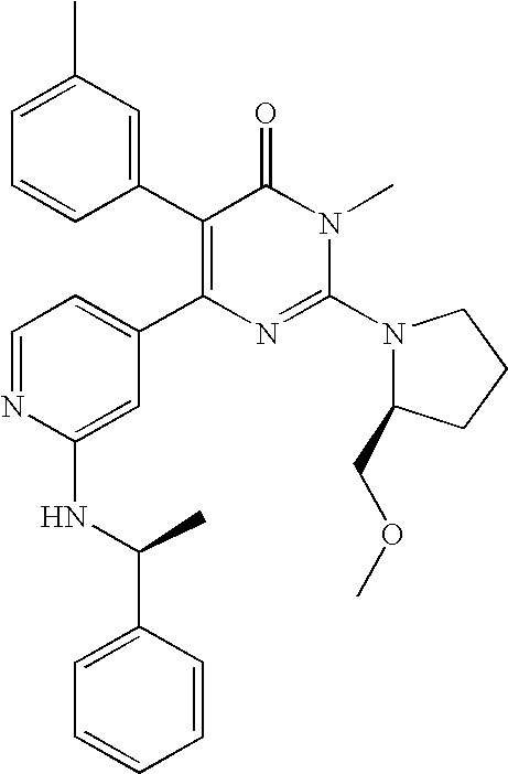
C1=C(C)C=C(C2=C(C3=CC=NC(NC(C)C4=CC=CC=C4)=C3)N=C(N3C(COC)CCC3)N(C)C2=O)C=C1
